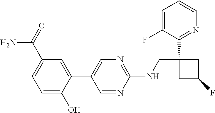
C1(NCC2(C3=NC=CC=C3F)CC(F)C2)=NC=C(C2=CC(C(=O)N)=CC=C2O)C=N1
